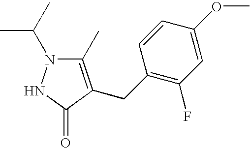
C1(C)=C(CC2=C(F)C=C(OC)C=C2)C(=O)NN1C(C)C
